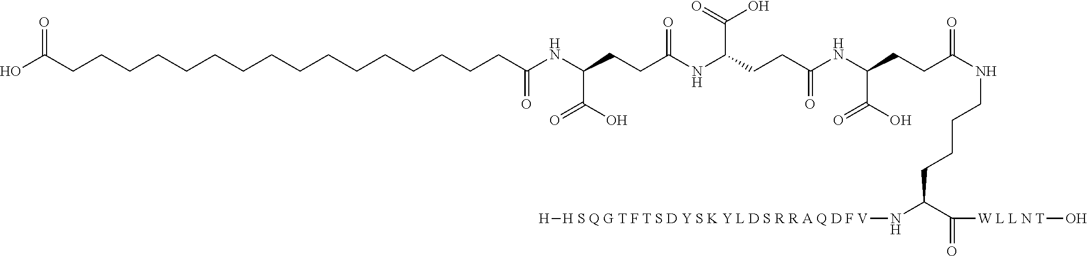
OC(CCCCCCCCCCCCCCCCC(NC(CCC(NC(CCC(NC(CCC(=O)NCCCCC(C([W L L N T]O)=O)N[H S Q G T F T S D Y S K Y L D S R R A Q D F V][H])C(O)=O)=O)C(=O)O)=O)C(O)=O)=O)=O
